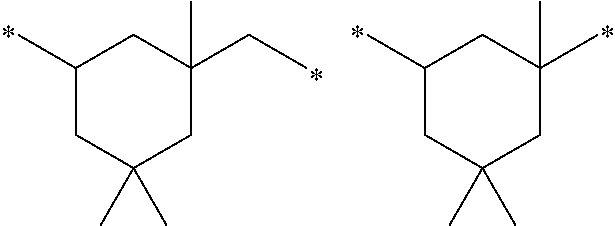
C1(C)CC(C)(C)CC(CC)(C)C1.C1(C)CC(C)(C)CC(C)(C)C1
